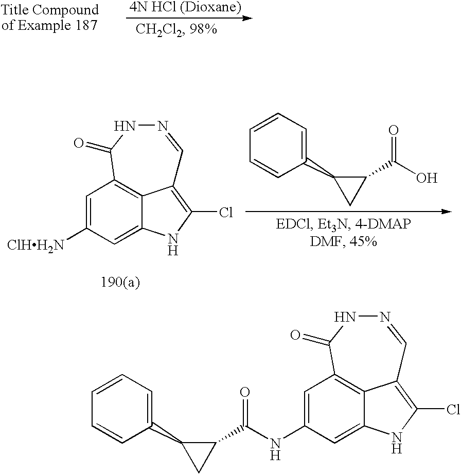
OC(C1C(C2=CC=CC=C2)C1)=O.C1=C([ClHH2N])C=C2NC(Cl)=C3C2=C1C(=O)NN=C3.C1=C(NC(C2C(C3=CC=CC=C3)C2)=O)C=C2NC(Cl)=C3C2=C1C(=O)NN=C3
